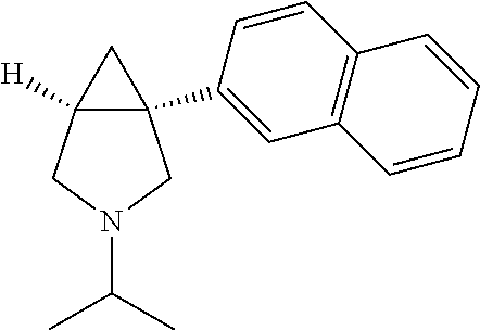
C12(C3=CC4=C(C=C3)C=CC=C4)C([H])(CN(C(C)C)C1)C2
